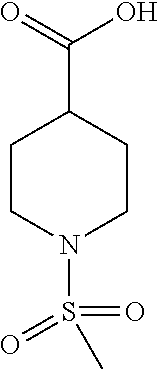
C1CN(S(=O)(C)=O)CCC1C(=O)O
